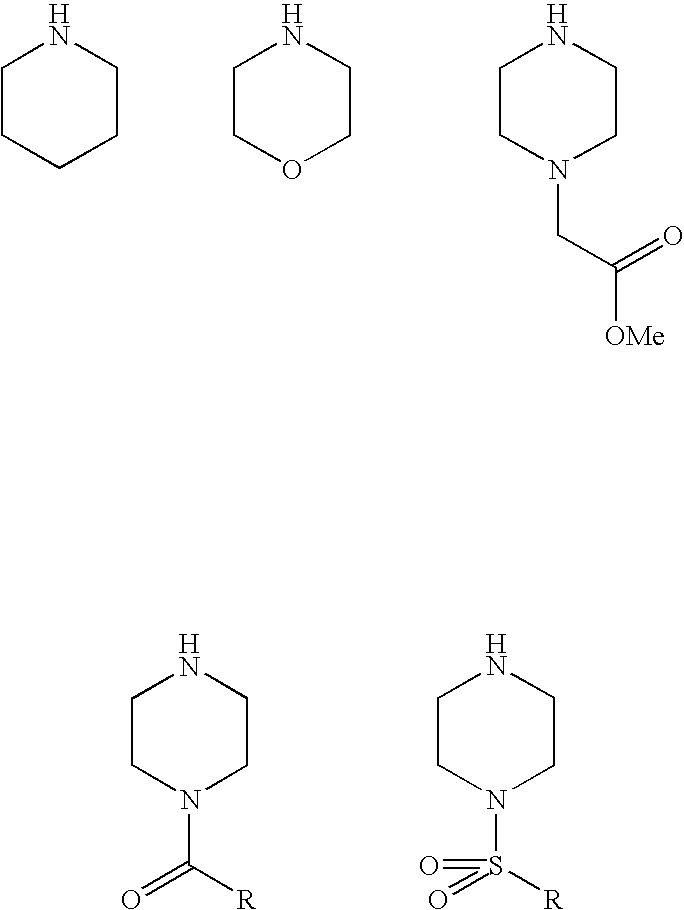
C1CCCCN1.C1COCCN1.C1CN(CC(=O)[OMe])CCN1.C1CN(C([R])=O)CCN1.C1CN(S([R])(=O)=O)CCN1
